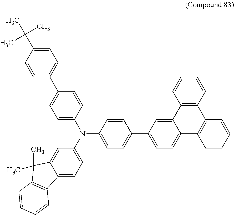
C12=C(C=CC=C1)C1=C(C3=CC(C4=CC=C(N(C5=CC=C6C(=C5)C(C)(C)C5=C6C=CC=C5)C5=CC=C(C6=CC=C(C(C)(C)C)C=C6)C=C5)C=C4)=CC=C23)C=CC=C1
